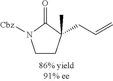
C1CC(CC=C)(C)C(=O)N1[Cbz]
